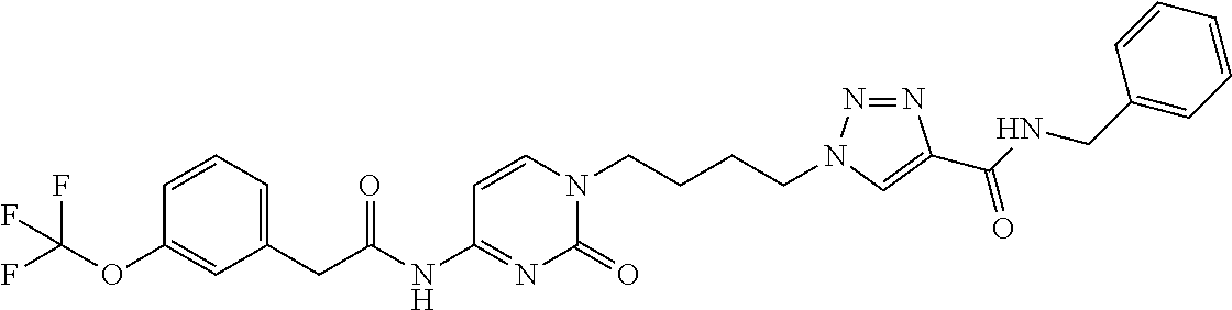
C1=CC=C(CC(=O)NC2=NC(=O)N(CCCCN3N=NC(C(=O)NCC4=CC=CC=C4)=C3)C=C2)C=C1OC(F)(F)F
